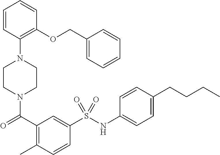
C1CN(C(=O)C2=C(C)C=CC(S(NC3=CC=C(CCCC)C=C3)(=O)=O)=C2)CCN1C1=C(OCC2=CC=CC=C2)C=CC=C1
